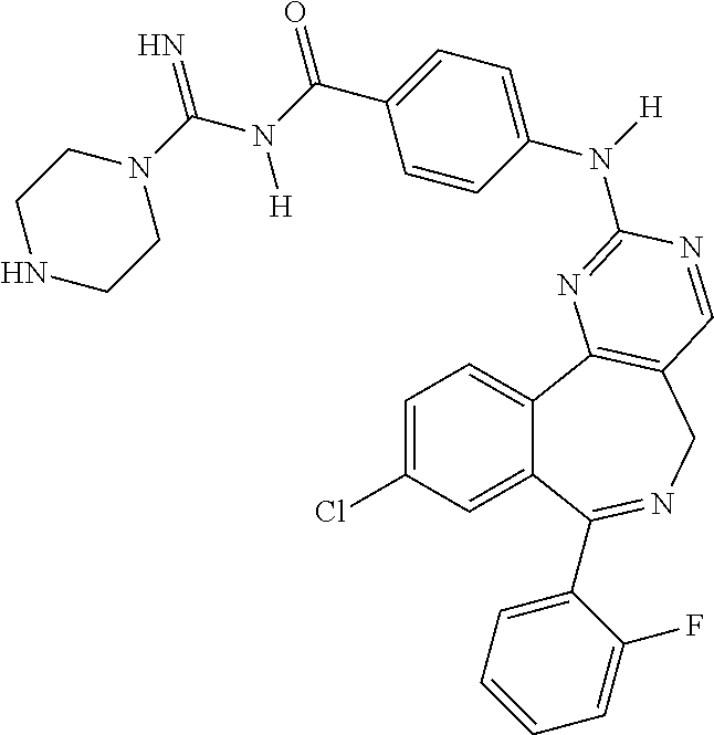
C1=C(Cl)C=C2C(=C1)C1=C(CN=C2C2=CC=CC=C2F)C=NC(N(C2=CC=C(C(N(C(N3CCNCC3)=N)[H])=O)C=C2)[H])=N1
